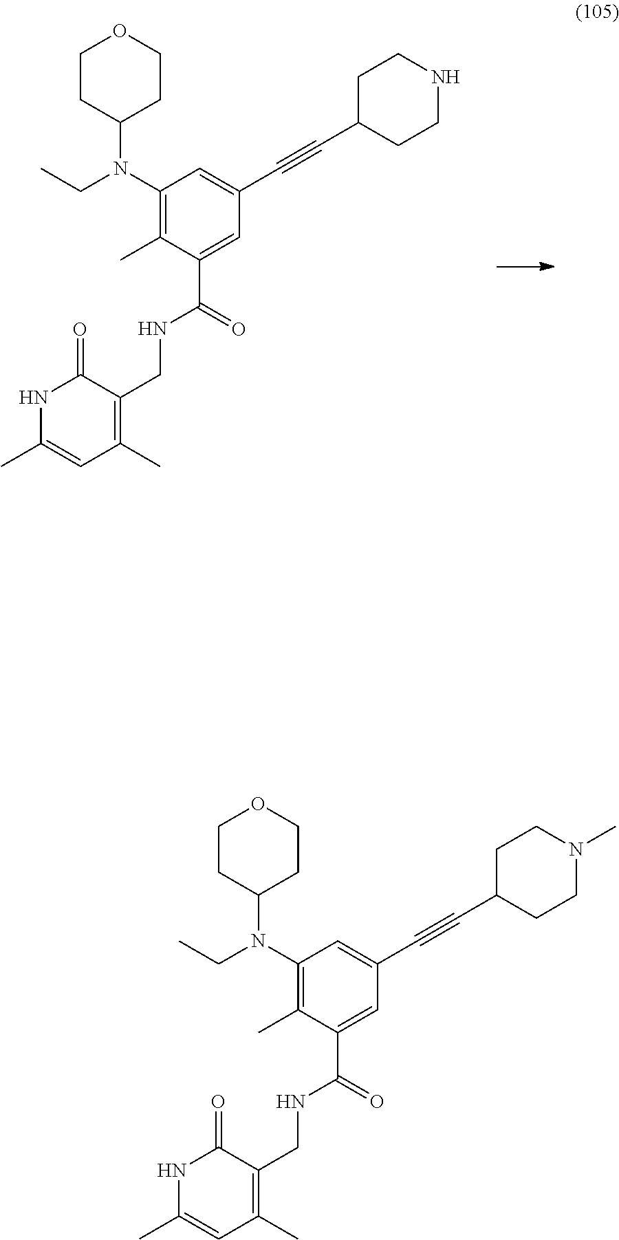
C1C(C#CC2=CC(N(CC)C3CCOCC3)=C(C)C(C(=O)NCC3=C(C)C=C(C)NC3=O)=C2)CCNC1.C1C(C#CC2=CC(N(CC)C3CCOCC3)=C(C)C(C(=O)NCC3=C(C)C=C(C)NC3=O)=C2)CCN(C)C1
